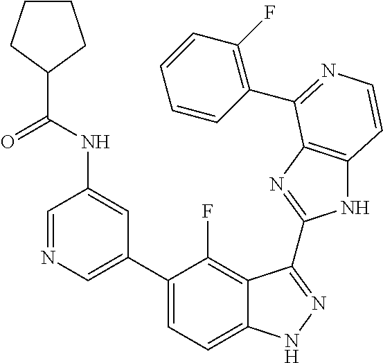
C1=C(C2=CC=C3C(=C2F)C(C2=NC4=C(N2)C=CN=C4C2=C(F)C=CC=C2)=NN3)C=C(NC(=O)C2CCCC2)C=N1
